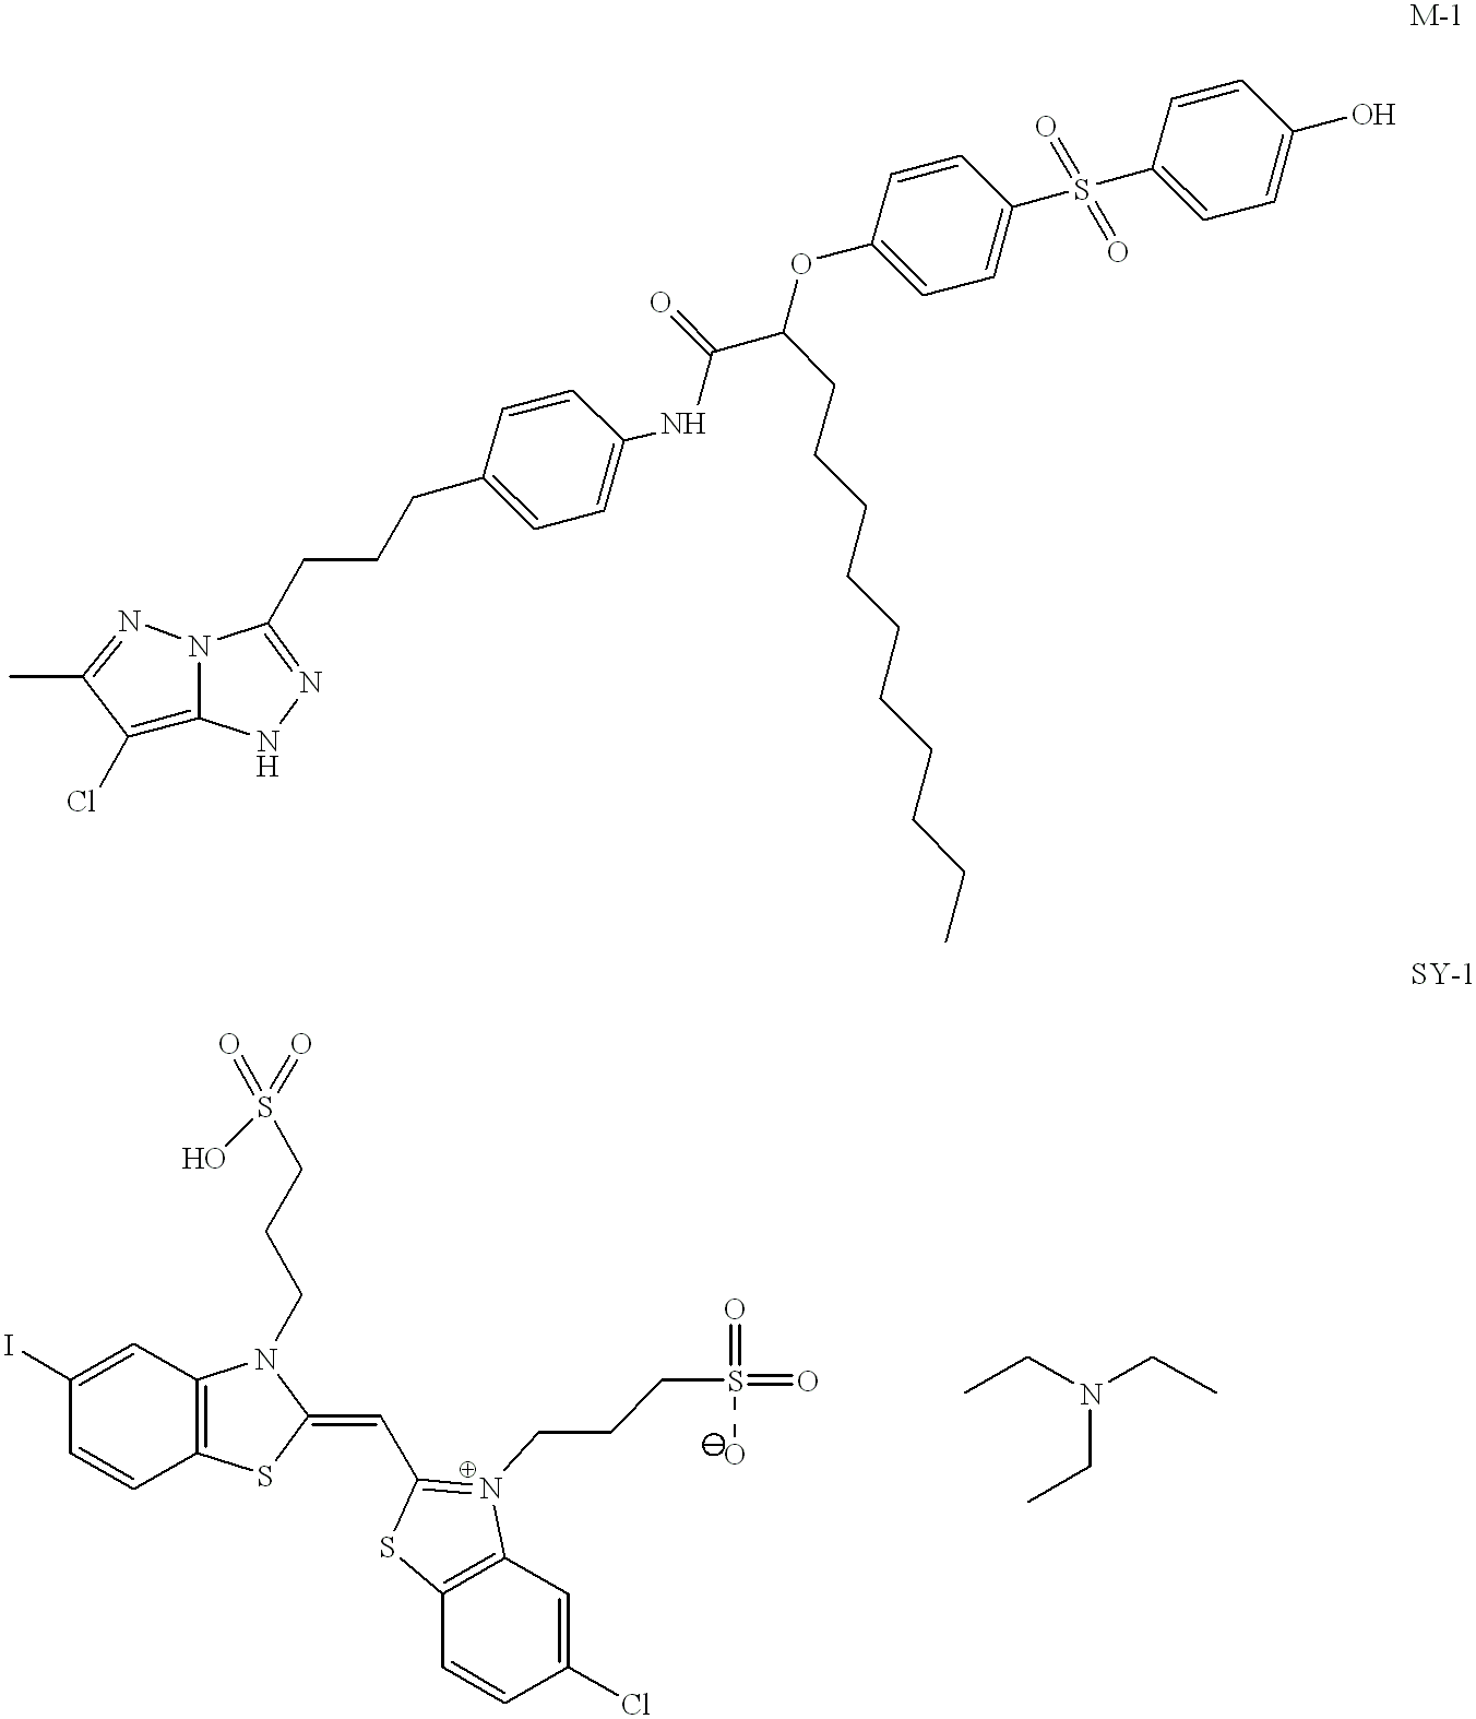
C1(Cl)=C2N(N=C1C)C(CCCC1=CC=C(NC(=O)C(OC3=CC=C(S(=O)(C4=CC=C(O)C=C4)=O)C=C3)CCCCCCCCCC)C=C1)=NN2.C1(I)=CC2=C(C=C1)SC(=CC1=N(CCCS(=O)(O)=O)C3=C(C=CC(Cl)=C3)S1)N2CCCS(=O)(=O)O.CCN(CC)CC
